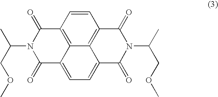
C1(=O)C2=CC=C3C4=C(C(=O)N(C(C)COC)C3=O)C=CC(=C24)C(=O)N1C(COC)C
